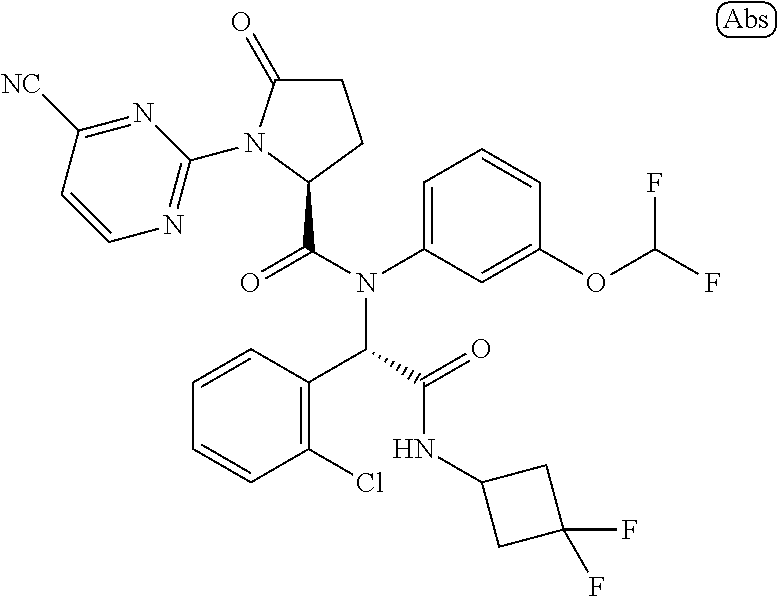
C1C(=O)N(C2=NC=CC([NC])=N2)C(C(N(C2=CC=CC(OC(F)F)=C2)C(C(=O)NC2CC(F)(F)C2)C2=C(Cl)C=CC=C2)=O)C1
